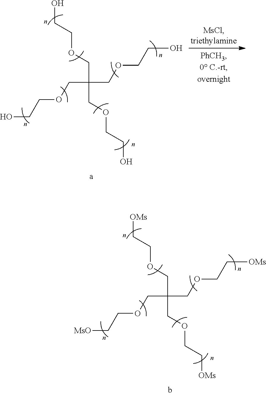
[OMs]CCOCC(COCC[MsO])(COCC[OMs])COCC[OMs].OCCOCC(COCCO)(COCCO)COCCO
